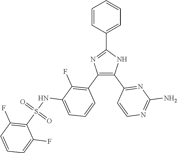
C1=C(C2=NC(C3=C(F)C(NS(C4=C(F)C=CC=C4F)(=O)=O)=CC=C3)=C(C3=NC(N)=NC=C3)N2)C=CC=C1
